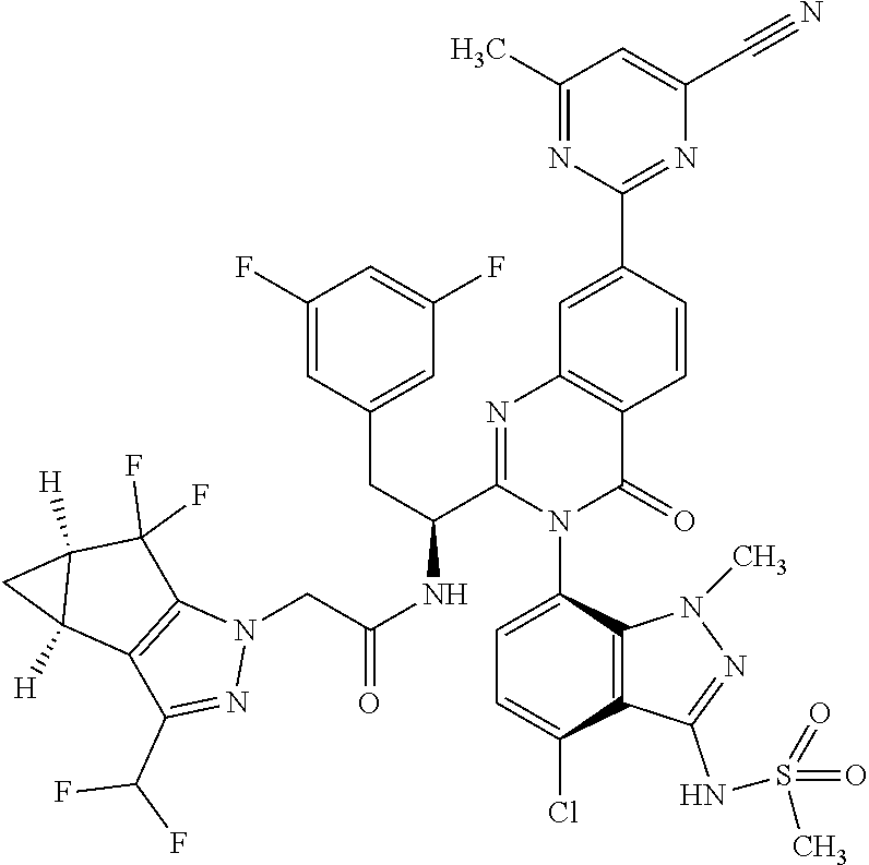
C1=C(N2C(=O)C3=C(N=C2C(NC(CN2C4=C(C(C(F)F)=N2)C2([H])C([H])(C4(F)F)C2)=O)CC2=CC(F)=CC(F)=C2)C=C(C2=NC(C#N)=CC(C)=N2)C=C3)C2=C(C(Cl)=C1)C(NS(=O)(=O)C)=NN2C
